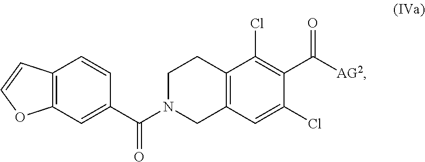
C12=C(C=C(C(N3CC4=C(CC3)C(Cl)=C(C([AG2])=O)C(Cl)=C4)=O)C=C1)OC=C2
